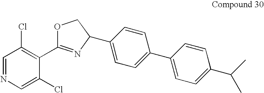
C1=NC=C(Cl)C(C2=NC(C3=CC=C(C4=CC=C(C(C)C)C=C4)C=C3)CO2)=C1Cl
